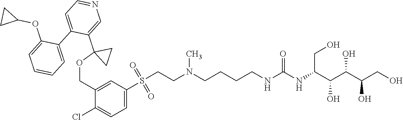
OCC(C(C(C(NC(NCCCCN(CCS(C1=CC=C(Cl)C(COC2(C3=CN=CC=C3C3=CC=CC=C3OC3CC3)CC2)=C1)(=O)=O)C)=O)CO)O)O)O
